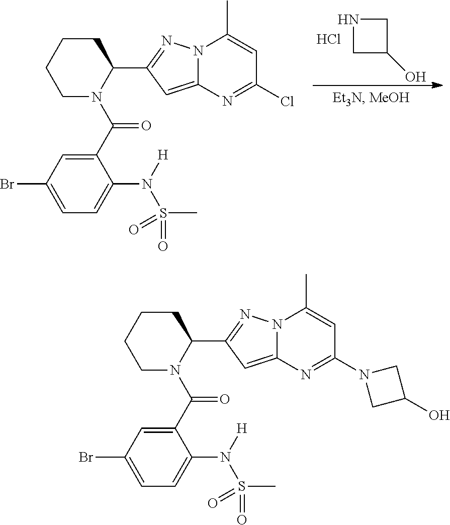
N1CC(O)C1.Cl.C12=CC(C3CCCCN3C(C3=CC(Br)=CC=C3N([H])S(C)(=O)=O)=O)=NN1C(C)=CC(Cl)=N2.C12=CC(C3CCCCN3C(C3=CC(Br)=CC=C3N([H])S(C)(=O)=O)=O)=NN1C(C)=CC(N1CC(O)C1)=N2
